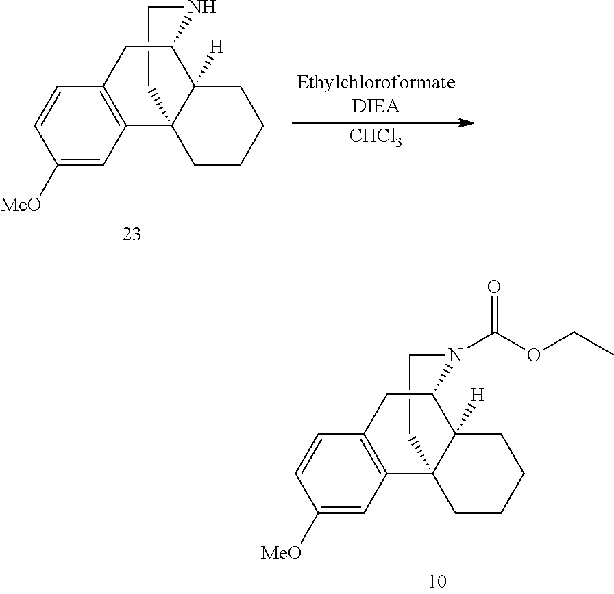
C1CN(C(OCC)=O)C2C3([H])C1(C1=C(C=CC([MeO])=C1)C2)CCCC3.C1CNC2C3([H])C1(C1=C(C=CC([MeO])=C1)C2)CCCC3.[CHCl3]
